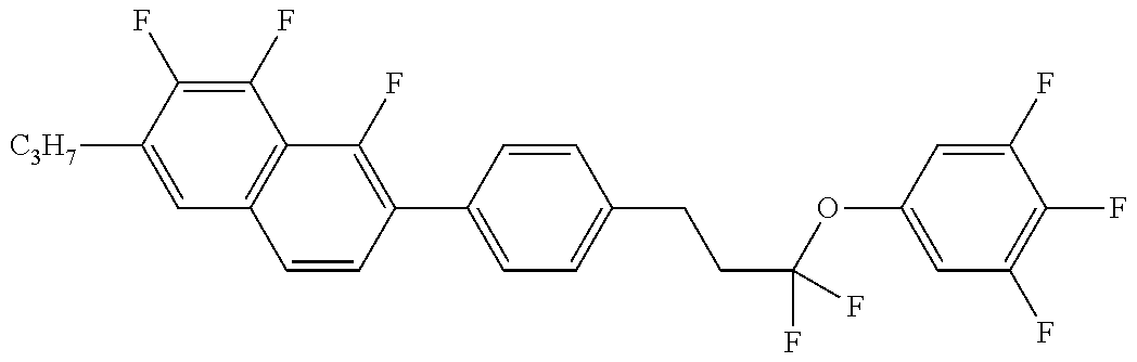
C1=C([C3H7])C(F)=C(F)C2=C1C=CC(C1=CC=C(CCC(OC3=CC(F)=C(F)C(F)=C3)(F)F)C=C1)=C2F
